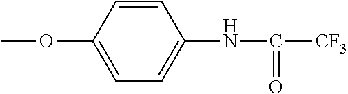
C1=CC(OC)=CC=C1NC([CF3])=O
